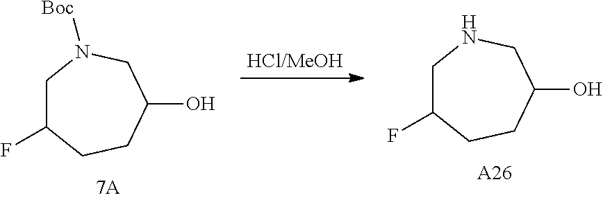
[HCl/MeOH].C1C(F)CCC(O)CN1[Boc].C1C(F)CCC(O)CN1.[A26]
